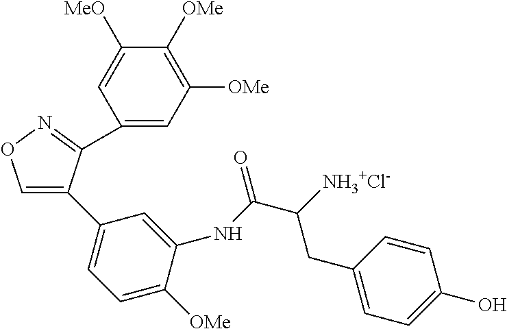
C1=C(C2=CC=C([OMe])C(NC(C([NH3+Cl-])CC3=CC=C(O)C=C3)=O)=C2)C(C2=CC([OMe])=C([OMe])C([MeO])=C2)=NO1
